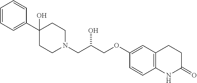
C1=CC=CC(C2(O)CCN(CC(COC3=CC4=C(C=C3)NC(=O)CC4)O)CC2)=C1
